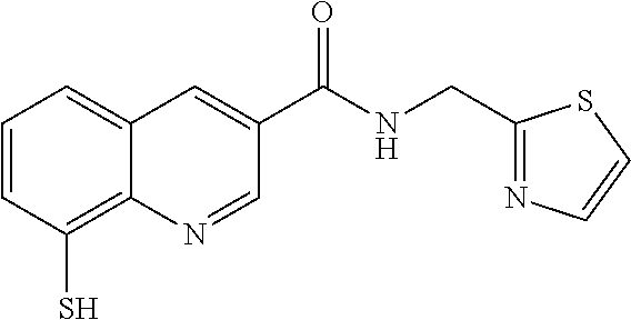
C1=CC(S)=C2C(=C1)C=C(C(NCC1=NC=CS1)=O)C=N2
